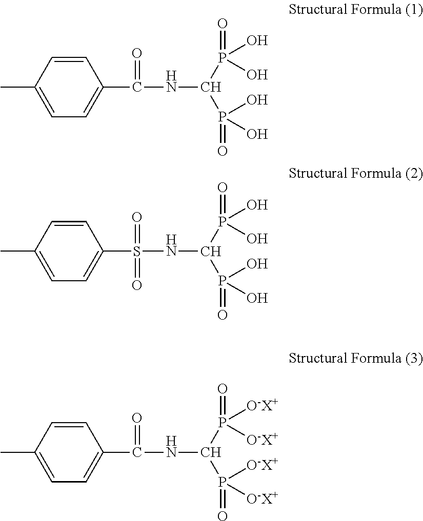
C1=CC(C)=CC=C1C(NC(P(=O)(O)O)P(=O)(O)O)=O.C1=CC(C)=CC=C1S(NC(P(=O)(O)O)P(=O)(O)O)(=O)=O.C1=CC(C)=CC=C1C(NC(P(=O)([O-X+])[O-X+])P(=O)([O-X+])[O-X+])=O
